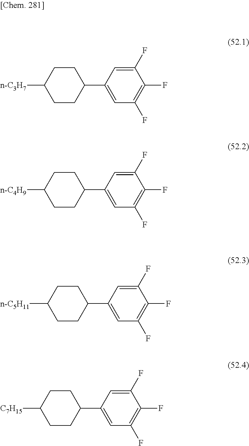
C1(C2=CC(F)=C(F)C(F)=C2)CCC([n-C3H7])CC1.C1(C2=CC(F)=C(F)C(F)=C2)CCC([n-C4H9])CC1.C1(C2=CC(F)=C(F)C(F)=C2)CCC([n-C5H11])CC1.C1(C2=CC(F)=C(F)C(F)=C2)CCC([C7H15])CC1
